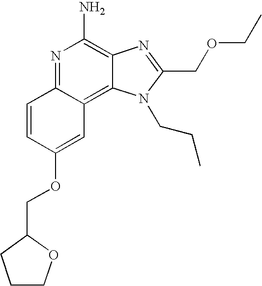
C1=CC(OCC2CCCO2)=CC2=C3C(=C(N)N=C12)N=C(COCC)N3CCC
